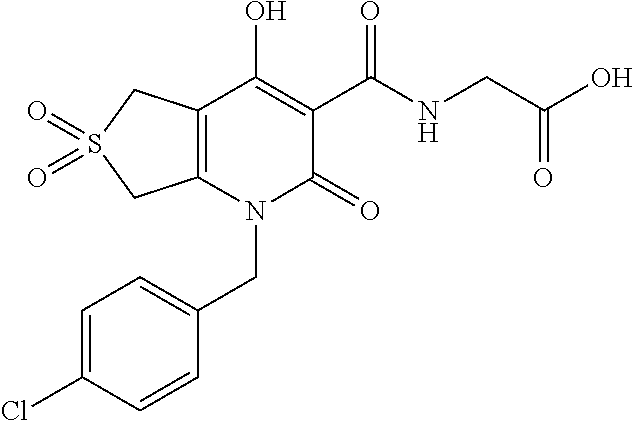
C(N1C(=O)C(C(NCC(O)=O)=O)=C(O)C2=C1CS(=O)(=O)C2)C1=CC=C(Cl)C=C1
